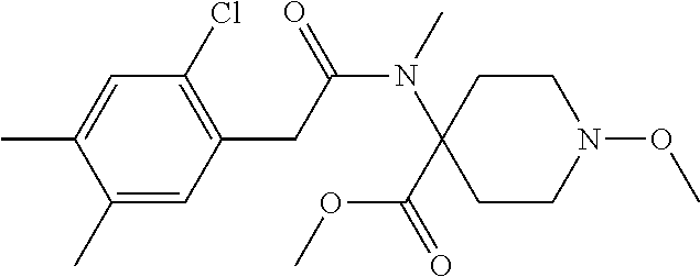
C1=C(C)C(C)=CC(CC(N(C)C2(C(OC)=O)CCN(OC)CC2)=O)=C1Cl
